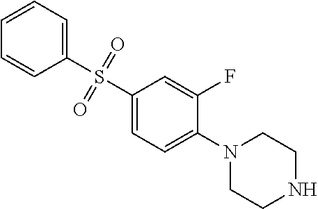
C1(S(C2=CC=C(N3CCNCC3)C(F)=C2)(=O)=O)=CC=CC=C1
